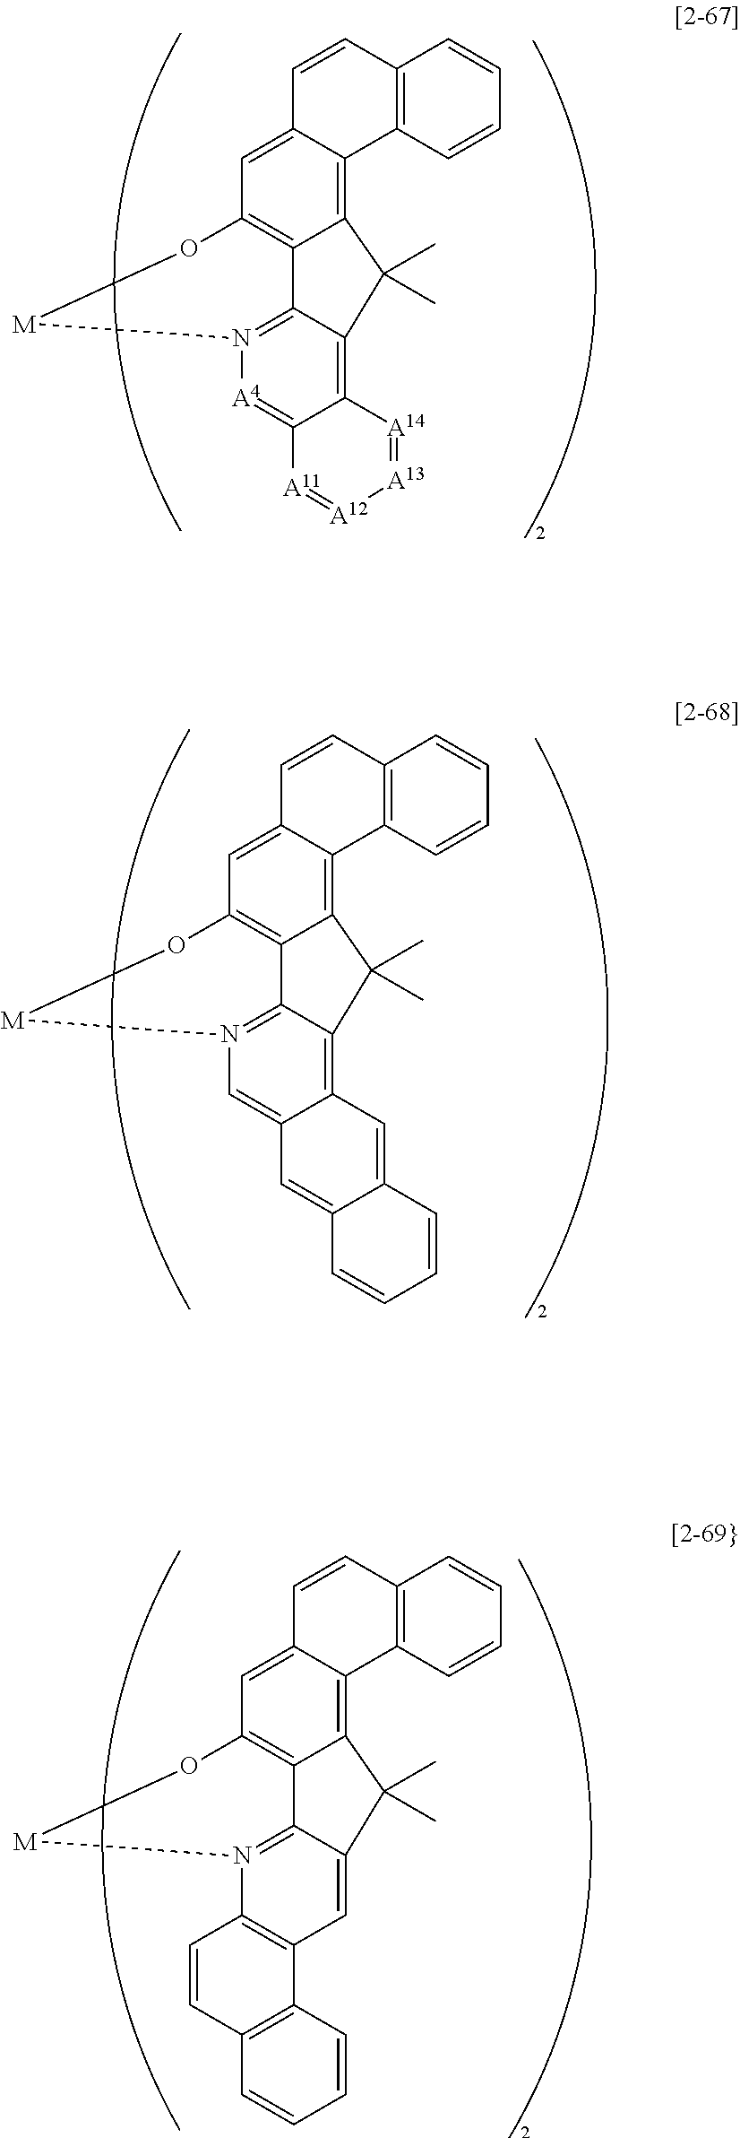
C12=C3C(=CC4=C1C1=N([A4]=C5C(=C1C2(C)C)[A14]=[A13][A12]=[A11]5)[M]O4)C=CC1=C3C=CC=C1.C12=C3C(=CC4=C1C1=N(C=C5C(=C1C2(C)C)C=C1C(=C5)C=CC=C1)[M]O4)C=CC1=C3C=CC=C1.C12=C3C(=CC4=C1C1=N(C5=C(C=C1C2(C)C)C1=C(C=C5)C=CC=C1)[M]O4)C=CC1=C3C=CC=C1
